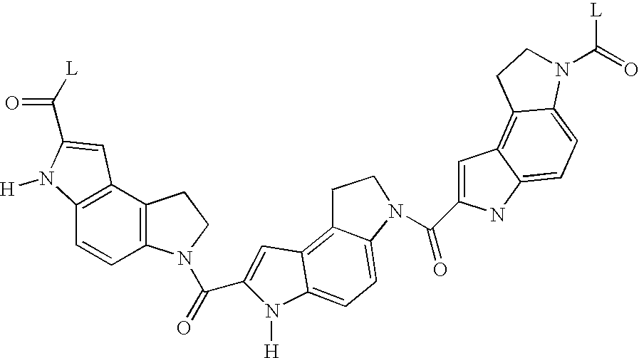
C12=C(C3=C(C=C1)N([H])C(C(=O)[L])=C3)CCN2C(=O)C1=CC2=C3C(=CC=C2N1[H])N(C(C1=CC2=C4C(=CC=C2N1)N(C([L])=O)CC4)=O)CC3
